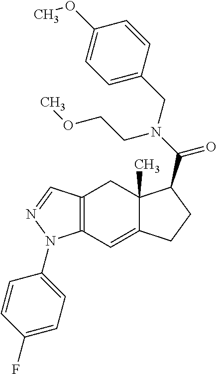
C12=C(C=C3C(C)(C1)C(C(N(CCOC)CC1=CC=C(OC)C=C1)=O)CC3)N(C1=CC=C(F)C=C1)N=C2
